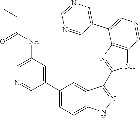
C(NC1=CN=CC(C2=CC=C3C(=C2)C(C2=NC4=C(N2)C=NC=C4C2=CN=CN=C2)=NN3)=C1)(CC)=O
